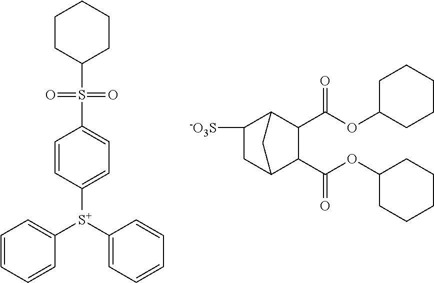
C1=CC([S+](C2=CC=CC=C2)C2=CC=CC=C2)=CC=C1S(C1CCCCC1)(=O)=O.C1(C(OC2CCCCC2)=O)C2CC([-O3S])C(C1C(OC1CCCCC1)=O)C2
